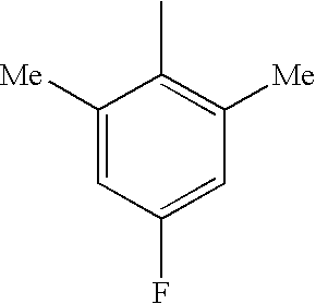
C1([Me])=CC(F)=CC([Me])=C1C
